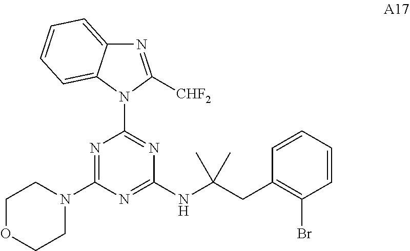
N1=C([CHF2])N(C2=NC(NC(CC3=C(Br)C=CC=C3)(C)C)=NC(N3CCOCC3)=N2)C2=CC=CC=C12
